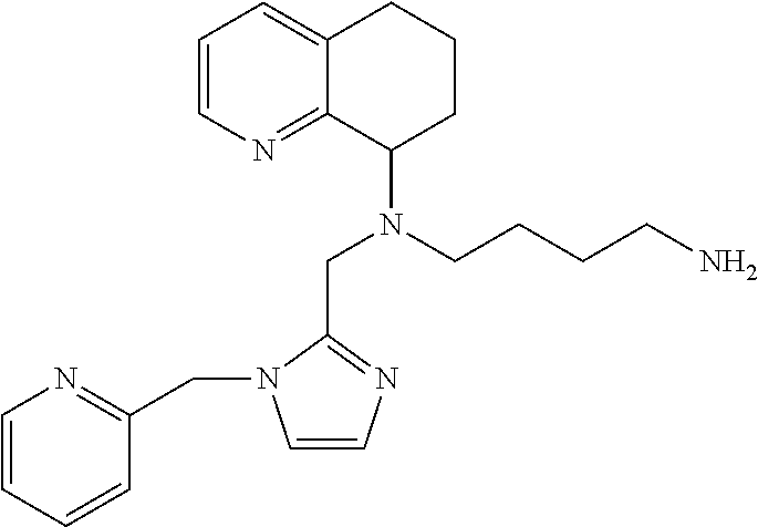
C1=CN=C2C(=C1)CCCC2N(CCCCN)CC1=NC=CN1CC1=NC=CC=C1
